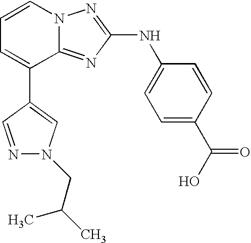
C1=CN2C(=NC(NC3=CC=C(C(O)=O)C=C3)=N2)C(C2=CN(CC(C)C)N=C2)=C1
